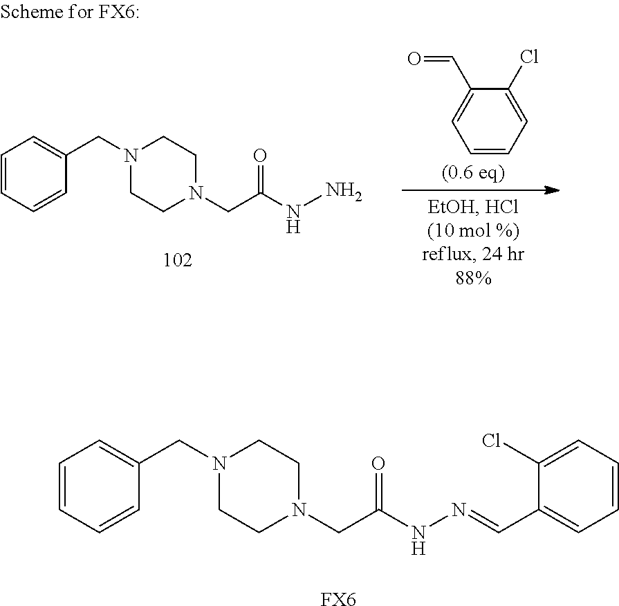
C1=CC=CC(CN2CCN(CC(NN=CC3=CC=CC=C3Cl)=O)CC2)=C1.[FX6].C1=CC=CC(CN2CCN(CC(NN)=O)CC2)=C1.C1=CC=C(Cl)C(C=O)=C1
